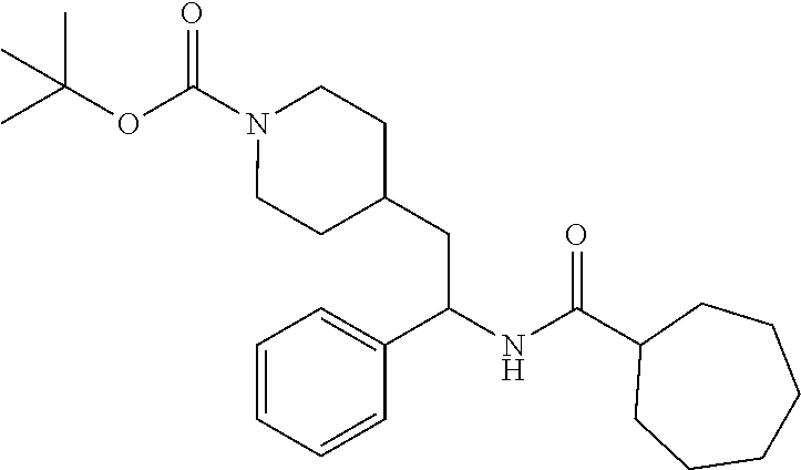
CC(OC(N1CCC(CC(NC(C2CCCCCC2)=O)C2=CC=CC=C2)CC1)=O)(C)C
